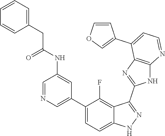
C1=NC=C(C2=CC=C3C(=C2F)C(C2=NC4=C(N2)N=CC=C4C2=COC=C2)=NN3)C=C1NC(CC1=CC=CC=C1)=O
